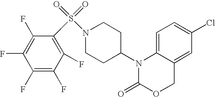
C1=C2C(=CC(Cl)=C1)COC(=O)N2C1CCN(S(=O)(=O)C2=C(F)C(F)=C(F)C(F)=C2F)CC1
